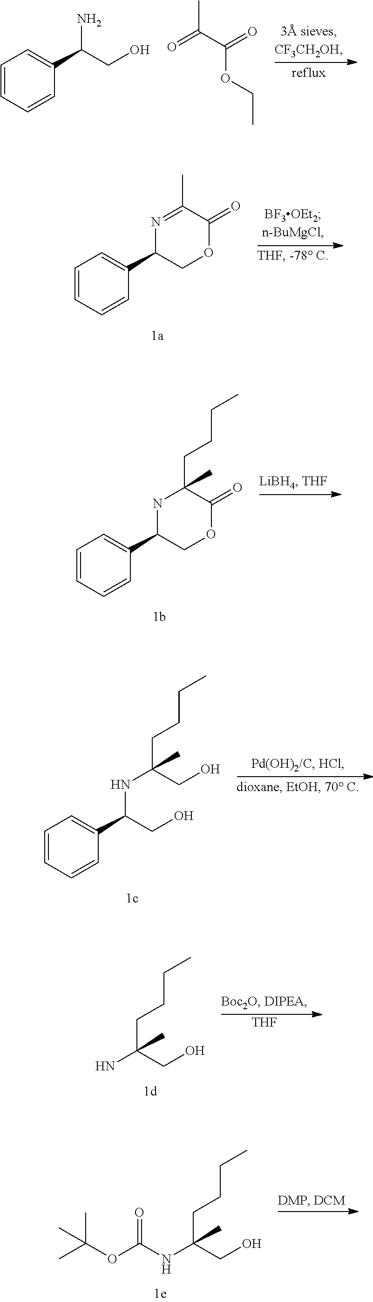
C1=CC=CC(C(CO)N)=C1.CC(C(OCC)=O)=O.C1=CC=CC(C2COC(=O)C(C)=N2)=C1.C1=CC=CC(C2COC(=O)C(CCCC)(C)N2)=C1.C1=CC=CC(C(CO)NC(CO)(CCCC)C)=C1.[THF].C(C(N)(CCCC)C)O.C(C(NC(OC(C)(C)C)=O)(CCCC)C)O
